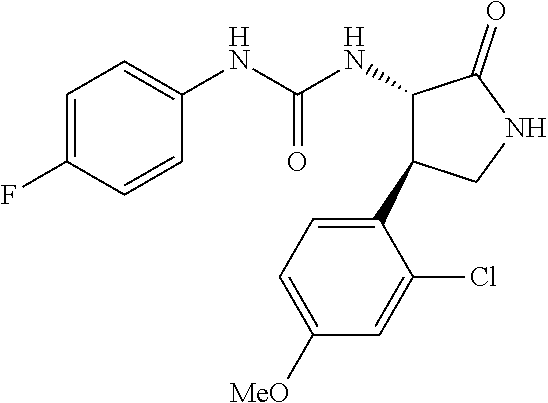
C1=C(F)C=CC(NC(NC2C(=O)NCC2C2=CC=C([MeO])C=C2Cl)=O)=C1
